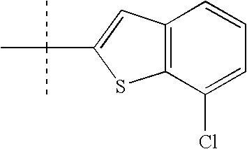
C1=CC2=C(C(Cl)=C1)SC(C(C)(C)C)=C2
